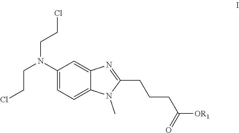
C1(N(CCCl)CCCl)=CC=C2C(=C1)N=C(CCCC([OR1])=O)N2C
